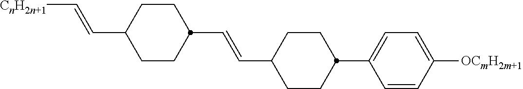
C1=CC([OCmH2m+1])=CC=C1C1CCC(C=CC2CCC(C=C[CnH2n+1])CC2)CC1
